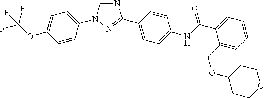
N1=CN(C2=CC=C(OC(F)(F)F)C=C2)N=C1C1=CC=C(NC(C2=CC=CC=C2COC2CCOCC2)=O)C=C1
